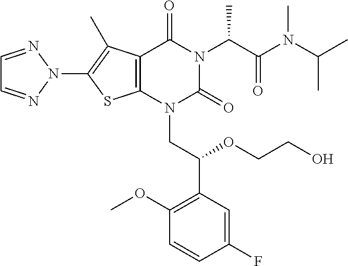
C12=C(N(CC(C3=C(OC)C=CC(F)=C3)OCCO)C(=O)N(C(C(N(C(C)C)C)=O)C)C1=O)SC(N1N=CC=N1)=C2C
